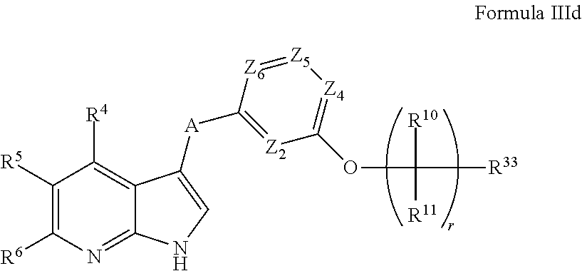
C1([R5])=C([R6])N=C2C(=C1[R4])C([A]C1=[Z2]C(OC([R10])([R11])[R33])=[Z4][Z5]=[Z6]1)=CN2
